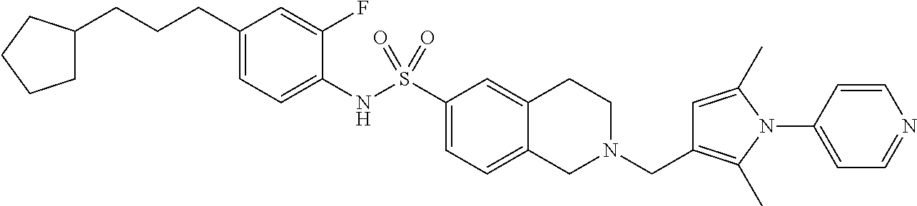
C1(CCCC2CCCC2)=CC=C(NS(C2=CC=C3C(=C2)CCN(CC2=C(C)N(C4=CC=NC=C4)C(C)=C2)C3)(=O)=O)C(F)=C1
